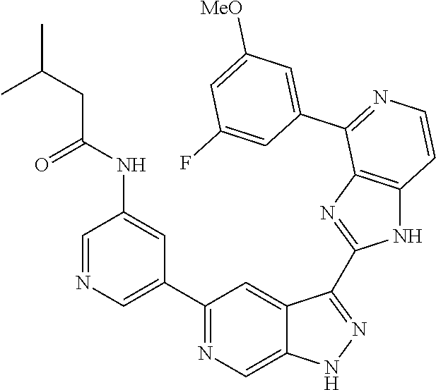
C1(C2=CN=CC(NC(CC(C)C)=O)=C2)=NC=C2C(=C1)C(C1=NC3=C(N1)C=CN=C3C1=CC([MeO])=CC(F)=C1)=NN2
